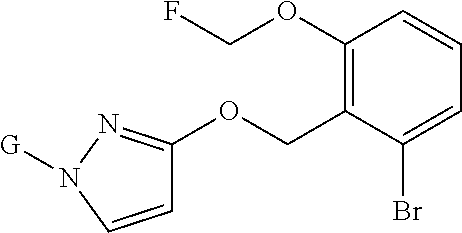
C1=CN([G])N=C1OCC1=C(OCF)C=CC=C1Br
